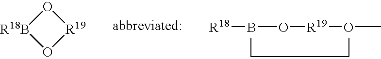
[R18]BO[R19]OC.O1[R18B]O[R19]1
